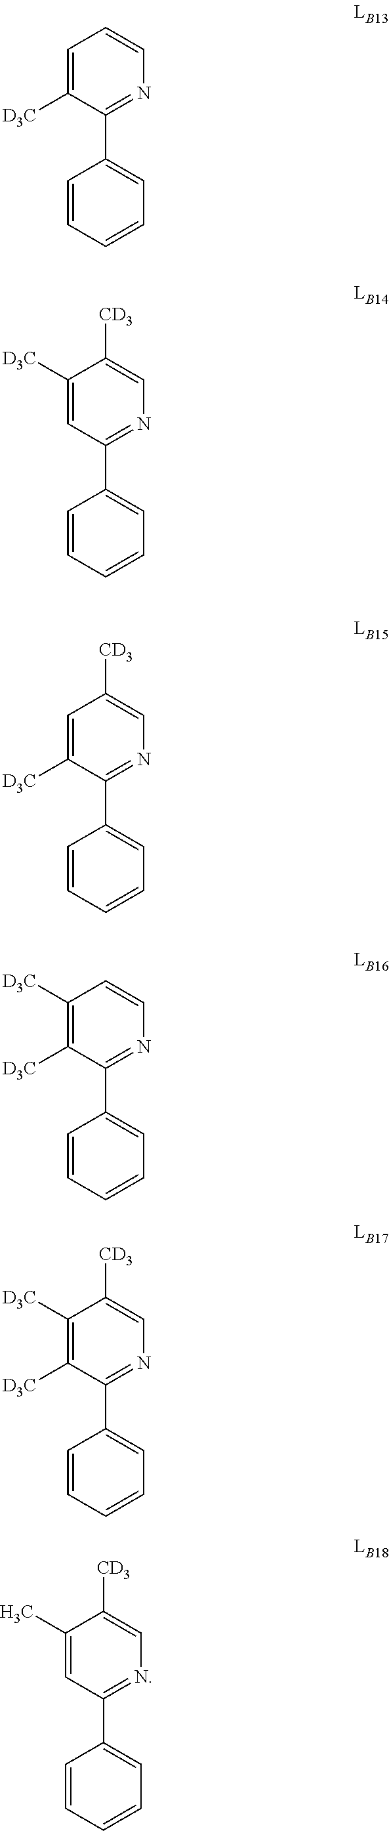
C1=C([D3C])C(C2=CC=CC=C2)=NC=C1.C1([D3C])=CC(C2=CC=CC=C2)=NC=C1[CD3].C1=C([D3C])C(C2=CC=CC=C2)=NC=C1[CD3].C1([D3C])=C([D3C])C(C2=CC=CC=C2)=NC=C1.C1([D3C])=C([D3C])C(C2=CC=CC=C2)=NC=C1[CD3].C1(C)=CC(C2=CC=CC=C2)=NC=C1[CD3]
